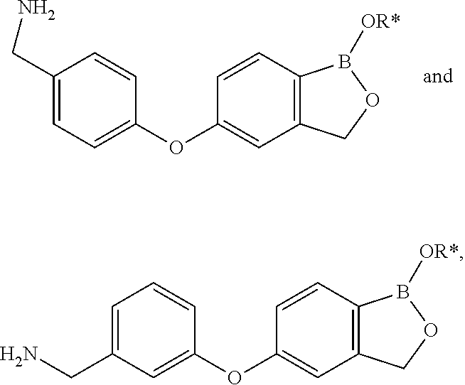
C1=CC2=C(C=C1OC1=CC(CN)=CC=C1)COB2[OR*].C1=CC2=C(C=C1OC1=CC=C(CN)C=C1)COB2[OR*]
